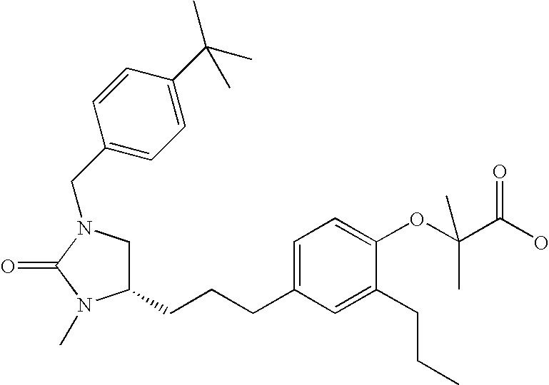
C1(CCCC2=CC=C(OC(C(O)=O)(C)C)C(CCC)=C2)CN(CC2=CC=C(C(C)(C)C)C=C2)C(=O)N1C
